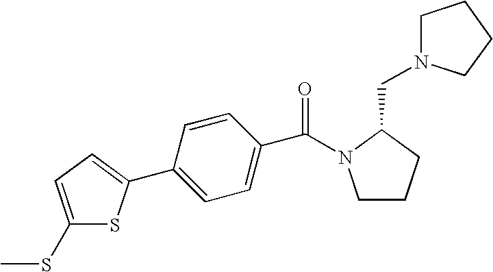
C(N1C(CN2CCCC2)CCC1)(=O)C1=CC=C(C2=CC=C(SC)S2)C=C1
